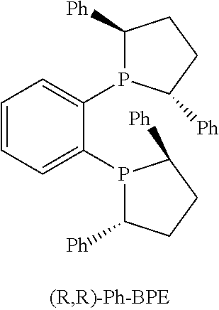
C1([Ph])P(C2=CC=CC=C2P2C([Ph])CCC2[Ph])C([Ph])CC1
